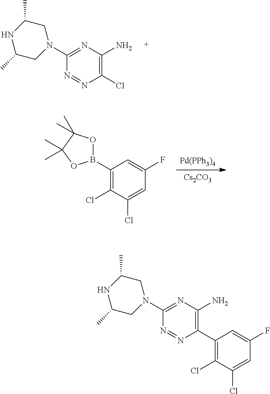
N1=NC(Cl)=C(N)N=C1N1CC(C)NC(C)C1.[Pd(PPh3)4].[Cs2CO3].C1(B2OC(C)(C)C(C)(C)O2)=C(Cl)C(Cl)=CC(F)=C1.N1=NC(C2=C(Cl)C(Cl)=CC(F)=C2)=C(N)N=C1N1CC(C)NC(C)C1
